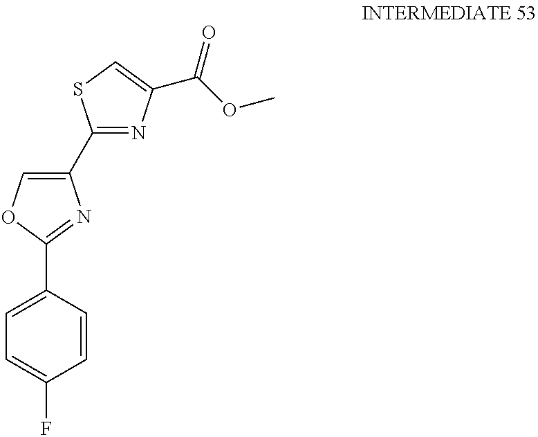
C1(C2=NC(C(OC)=O)=CS2)=COC(C2=CC=C(F)C=C2)=N1
